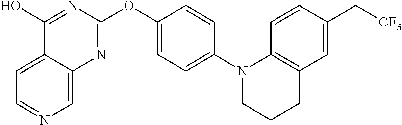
C1=C2C(=CN=C1)N=C(OC1=CC=C(N3CCCC4=C3C=CC(C[CF3])=C4)C=C1)N=C2O
